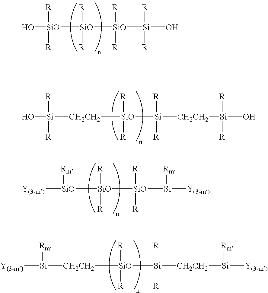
O[SiO]([SiO]([SiO]([Si](O)([R])[R])([R])[R])([R])[R])([R])[R].O[Si]([R])([R])[CH2CH2][SiO]([Si]([R])([R])[CH2CH2][Si](O)([R])[R])([R])[R].[Y(3-m)][SiO]([SiO]([SiO]([Si]([Y(3-m)])[Rm])([R])[R])([R])[R])[Rm].[Y(3-m)][Si]([Rm])[CH2CH2][SiO]([Si]([R])([R])[CH2CH2][Si]([Y(3-m)])[Rm])([R])[R]
